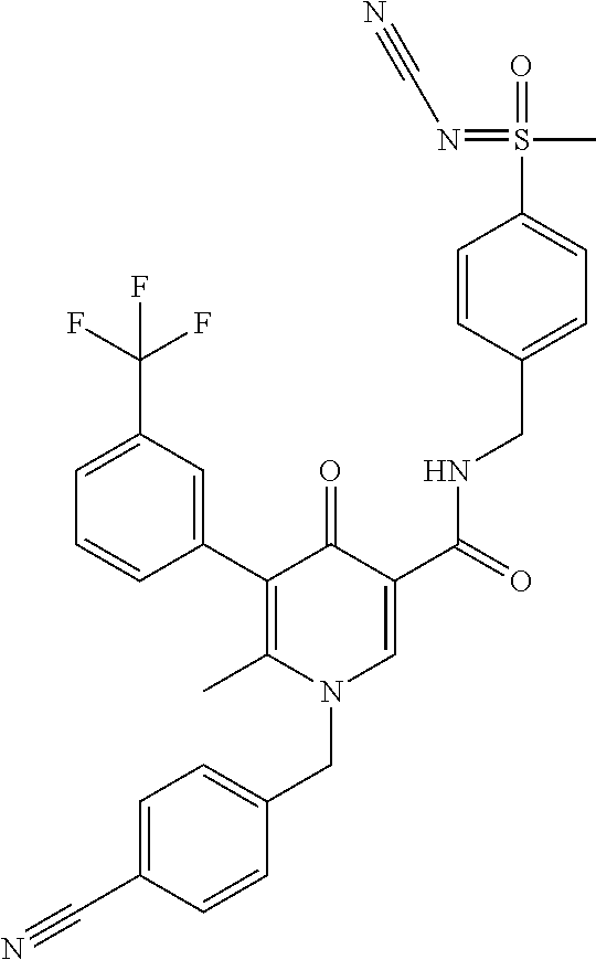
C1=CC(CNC(C2=CN(CC3=CC=C(C#N)C=C3)C(C)=C(C3=CC(C(F)(F)F)=CC=C3)C2=O)=O)=CC=C1S(=O)(C)=NC#N
